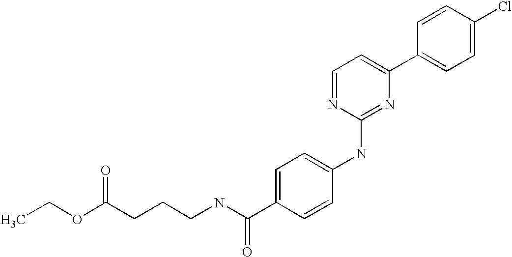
C1=CC(C2=CC=NC(NC3=CC=C(C(NCCCC(OCC)=O)=O)C=C3)=N2)=CC=C1Cl
